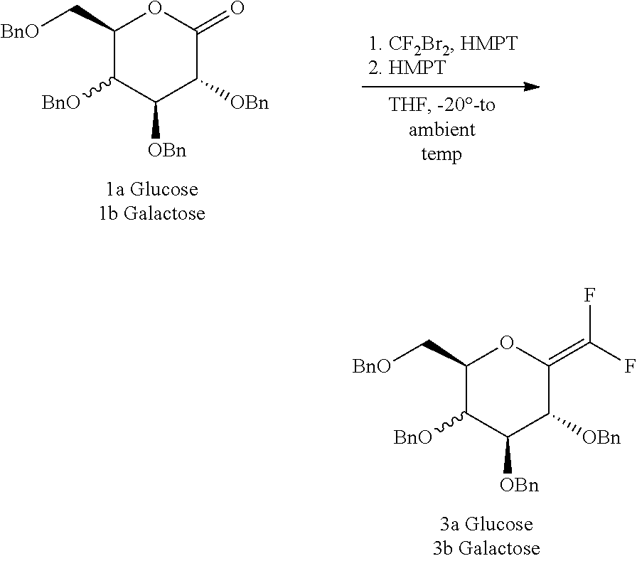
C1(C[BnO])C([BnO])C([OBn])C([OBn])C(=C(F)F)O1.C1(C[BnO])C([BnO])C([OBn])C([OBn])C(=O)O1
